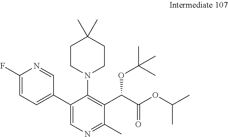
C1(F)=CC=C(C2=CN=C(C)C(C(C(OC(C)C)=O)OC(C)(C)C)=C2N2CCC(C)(C)CC2)C=N1
